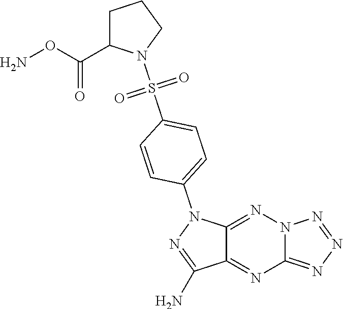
C12=NN3C(=NN=N3)N=C1C(N)=NN2C1=CC=C(S(N2CCCC2C(=O)ON)(=O)=O)C=C1
